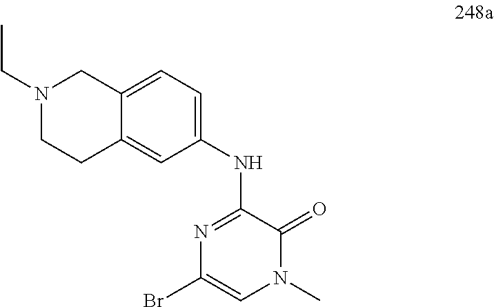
N1(CC)CCC2=CC(NC3=NC(Br)=CN(C)C3=O)=CC=C2C1
